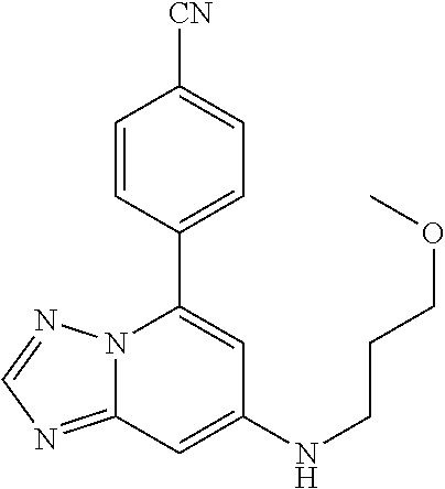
C12=NC=NN1C(C1=CC=C([CN])C=C1)=CC(NCCCOC)=C2
